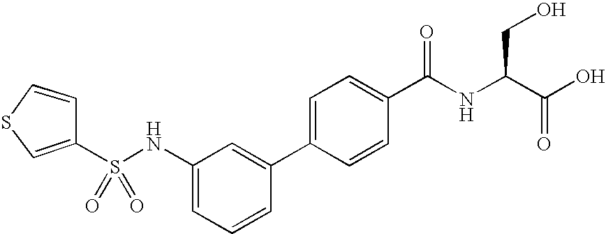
S(NC1=CC=CC(C2=CC=C(C(NC(C(O)=O)CO)=O)C=C2)=C1)(=O)(=O)C1=CSC=C1
